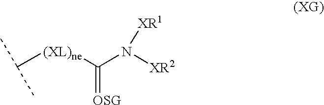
C([(XL)ne]C(=[OSG])N([XR2])[XR1])(C)C
